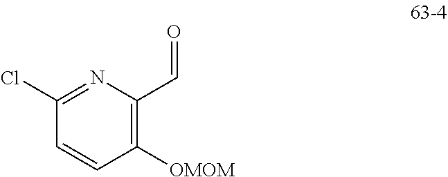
C1([OMOM])=C(C=O)N=C(Cl)C=C1
